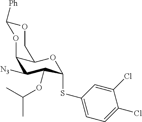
C1OC([Ph])OC2C([N3])C(OC(C)C)C(SC3=CC=C(Cl)C(Cl)=C3)OC12
